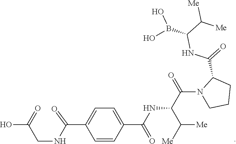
C1=C(C(=O)NCC(=O)O)C=CC(C(NC(C(=O)N2CCCC2C(NC(C([Me])[Me])B(O)O)=O)C([Me])[Me])=O)=C1
